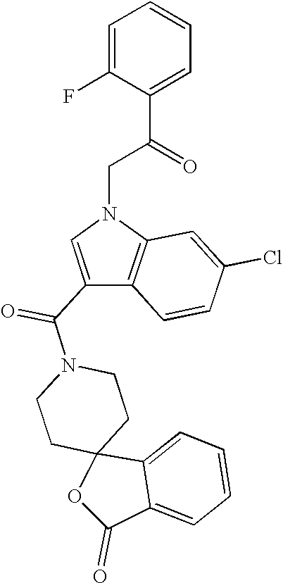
C1CN(C(C2=CN(CC(C3=CC=CC=C3F)=O)C3=C2C=CC(Cl)=C3)=O)CCC12C1=CC=CC=C1C(=O)O2
